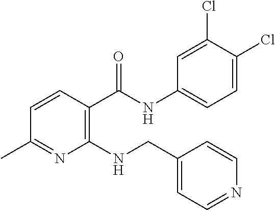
C1(NCC2=CC=NC=C2)=C(C(NC2=CC=C(Cl)C(Cl)=C2)=O)C=CC(C)=N1
